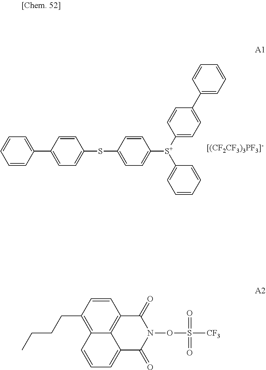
C1=CC=CC(C2=CC=C(SC3=CC=C([S+](C4=CC=C(C5=CC=CC=C5)C=C4)C4=CC=CC=C4)C=C3)C=C2)=C1.C1=CC(CCCC)=C2C3=C1C(=O)N(OS([CF3])(=O)=O)C(=O)C3=CC=C2
